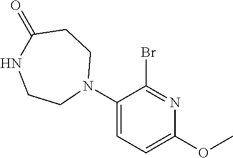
N1(C2=CC=C(OC)N=C2Br)CCC(=O)NCC1
